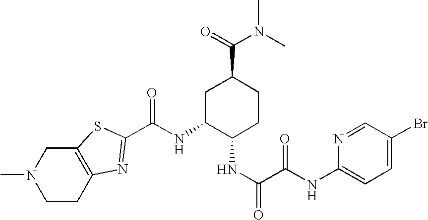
CN1CCC2=C(C1)SC(C(NC1C(NC(=O)C(NC3=CC=C(Br)C=N3)=O)CCC(C(=O)N(C)C)C1)=O)=N2
